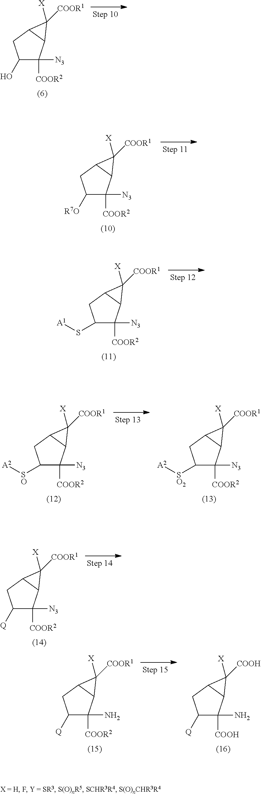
C1(O)C([N3])([COOR2])C2C(C1)C2([COOR1])[X].C1([R7O])C([N3])([COOR2])C2C(C1)C2([COOR1])[X].C1(S[A1])C([N3])([COOR2])C2C(C1)C2([COOR1])[X].C1([SO][A2])C([N3])([COOR2])C2C(C1)C2([COOR1])[X].C1([SO2][A2])C([N3])([COOR2])C2C(C1)C2([COOR1])[X].C1([Q])C([N3])([COOR2])C2C(C1)C2([COOR1])[X].C1([Q])C(N)([COOR2])C2C(C1)C2([COOR1])[X].C1([Q])C(N)([COOH])C2C(C1)C2([COOH])[X]
